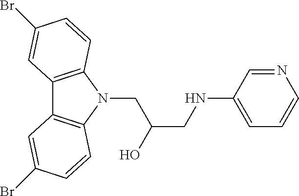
C12=C(N(CC(CNC3=CC=CN=C3)O)C3=C1C=C(Br)C=C3)C=CC(Br)=C2
